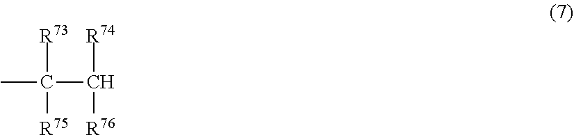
[R73]C(C([R74])[R76])([R75])C
